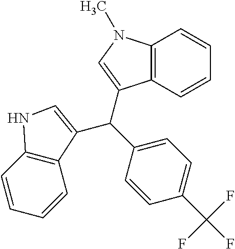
C(C1=CC=C(C(F)(F)F)C=C1)(C1=CNC2=C1C=CC=C2)C1=CN(C)C2=C1C=CC=C2
